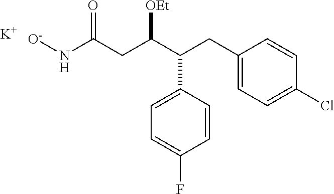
[O-]NC(CC(C(CC1=CC=C(Cl)C=C1)C1=CC=C(F)C=C1)[OEt])=O.[K]
